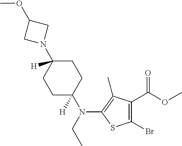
C1(Br)=C(C(OC)=O)C(C)=C(N(CC)C2([H])CCC(N3CC(OC)C3)([H])CC2)S1
